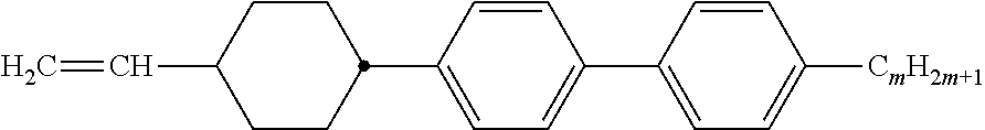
C1=CC(C2CCC(C=C)CC2)=CC=C1C1=CC=C([CmH2m+1])C=C1
